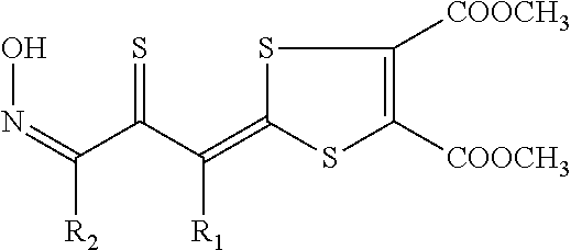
S1C(=C(C(C(=NO)[R2])=S)[R1])SC([COOCH3])=C1[COOCH3]
